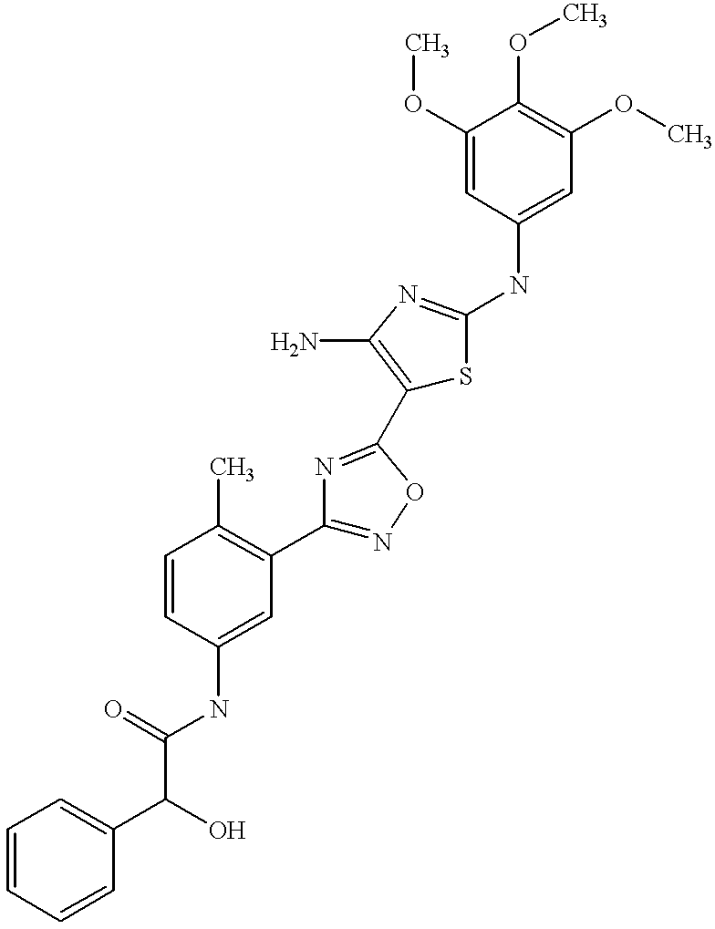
C(C(=O)NC1=CC(C2=NOC(C3=C(N)N=C(NC4=CC(OC)=C(OC)C(OC)=C4)S3)=N2)=C(C)C=C1)(C1=CC=CC=C1)O
